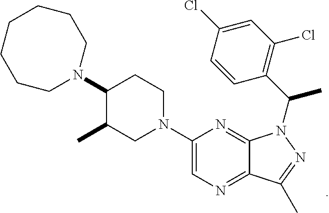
N1=C2C(=NC=C1N1CCC(N3CCCCCCC3)C(C)C1)C(C)=NN2C(C1=C(Cl)C=C(Cl)C=C1)C
